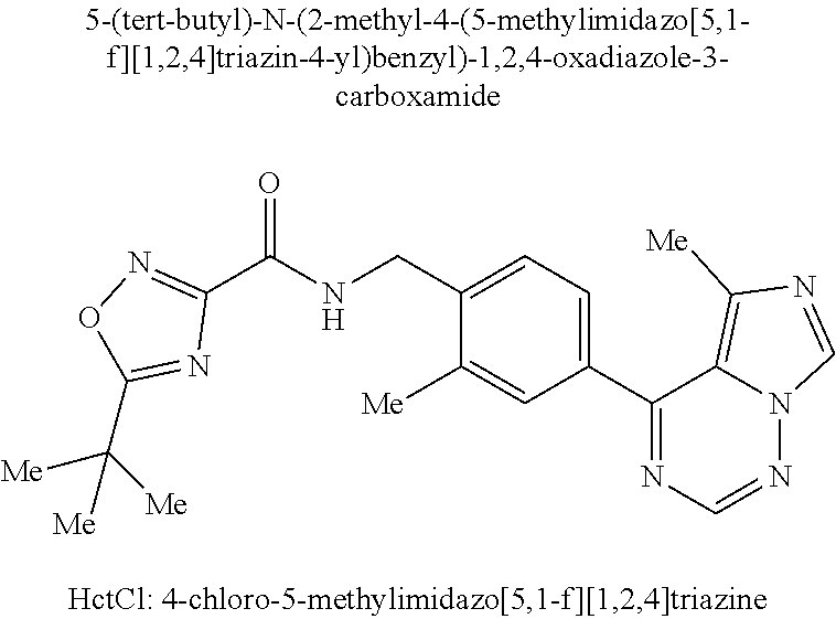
C1(CNC(C2=NOC(C([Me])([Me])[Me])=N2)=O)=CC=C(C2=NC=NN3C2=C([Me])N=C3)C=C1[Me]
